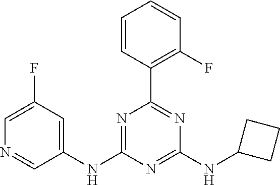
C1(NC2=NC(C3=C(F)C=CC=C3)=NC(NC3CCC3)=N2)=CC(F)=CN=C1
